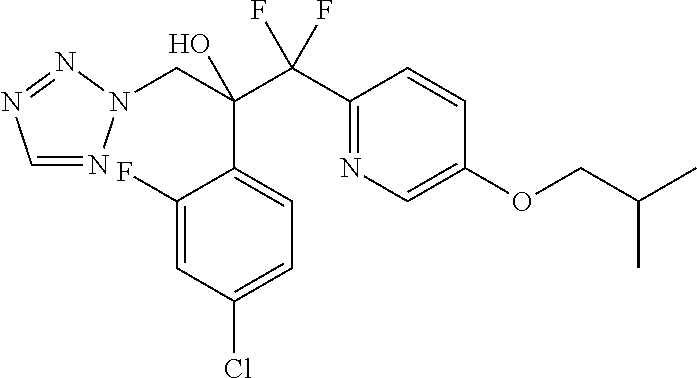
C1=NN(CC(C(C2=NC=C(OCC(C)C)C=C2)(F)F)(O)C2=CC=C(Cl)C=C2F)N=N1
